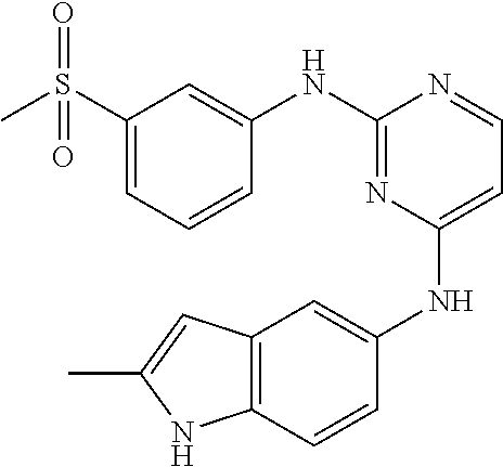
C1(S(C)(=O)=O)=CC=CC(NC2=NC(NC3=CC4=C(C=C3)NC(C)=C4)=CC=N2)=C1
